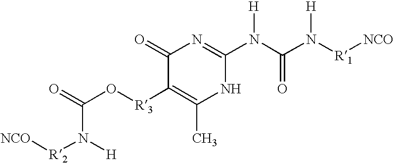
C1(=O)C([R3]OC(=O)N([H])[R2][NCO])=C(C)NC(N(C(N([R1][NCO])[H])=O)[H])=N1
